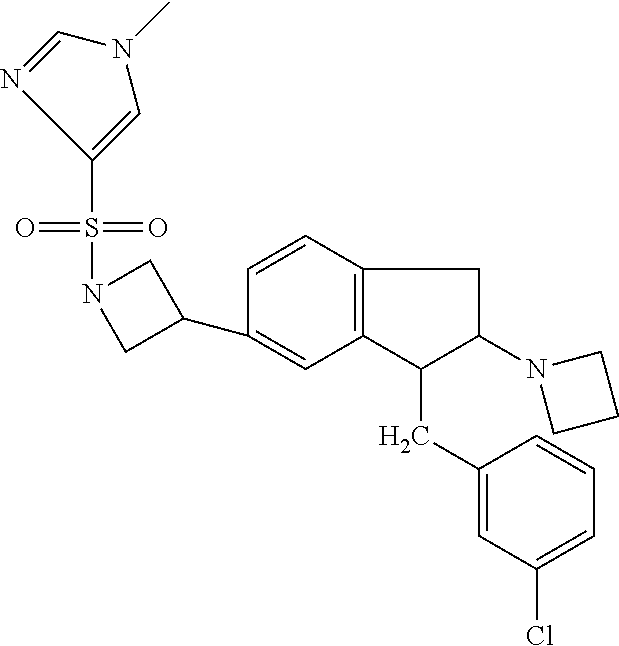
C1(C2=CC3=C(C=C2)CC(N2CCC2)C3CC2=CC(Cl)=CC=C2)CN(S(=O)(=O)C2=CN(C)C=N2)C1
